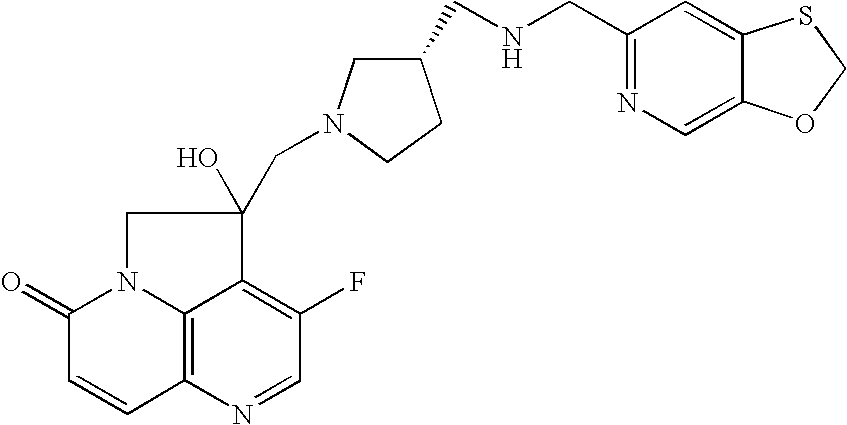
C12=C3N(C(=O)C=C1)CC(O)(CN1CC(CNCC4=NC=C5C(=C4)SCO5)CC1)C3=C(F)C=N2
